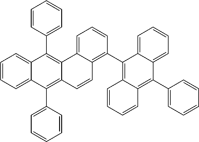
C1=CC=C2C(=C1)C(C1=CC=CC=C1)=C1C(=C2C2=CC=CC=C2)C=CC2=C(C3=C4C(=C(C5=CC=CC=C5)C5=CC=CC=C53)C=CC=C4)C=CC=C12
